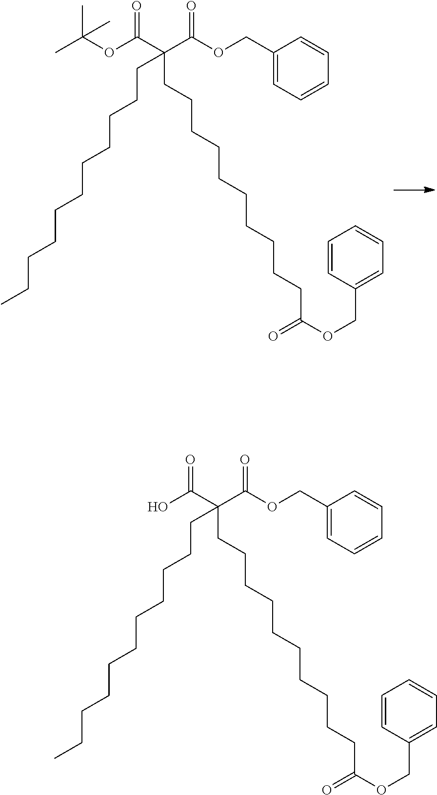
C(OC(C(C(OCC1=CC=CC=C1)=O)(CCCCCCCCCCC)CCCCCCCCCCC(OCC1=CC=CC=C1)=O)=O)(C)(C)C.OC(C(C(OCC1=CC=CC=C1)=O)(CCCCCCCCCCC)CCCCCCCCCCC(OCC1=CC=CC=C1)=O)=O
